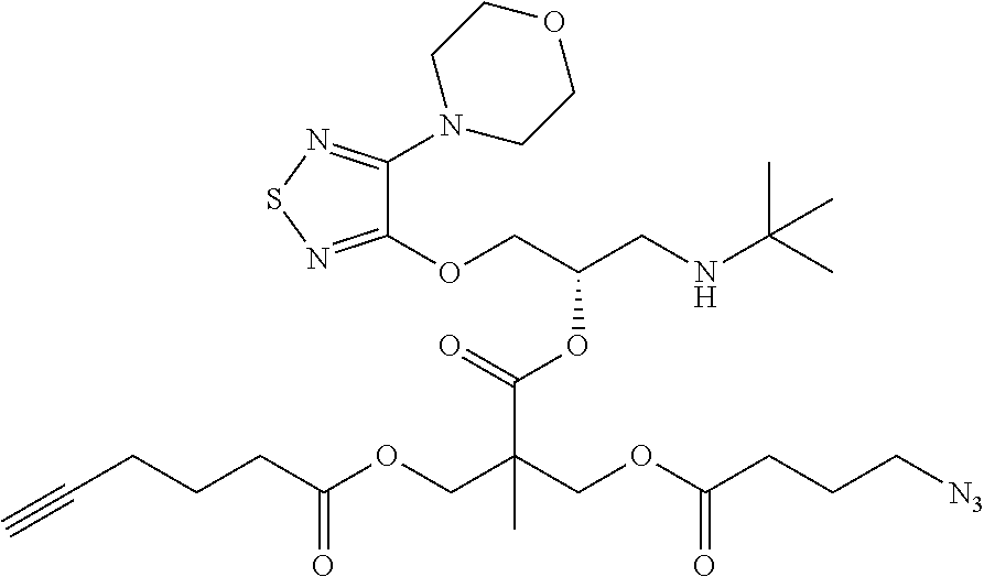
C1(OCC(CNC(C)(C)C)OC(C(COC(CCCC#C)=O)(COC(CCC[N3])=O)C)=O)=NSN=C1N1CCOCC1
